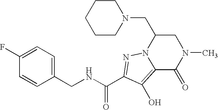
N(CC1=CC=C(F)C=C1)C(C1=NN2C(CN3CCCCC3)CN(C)C(=O)C2=C1O)=O
